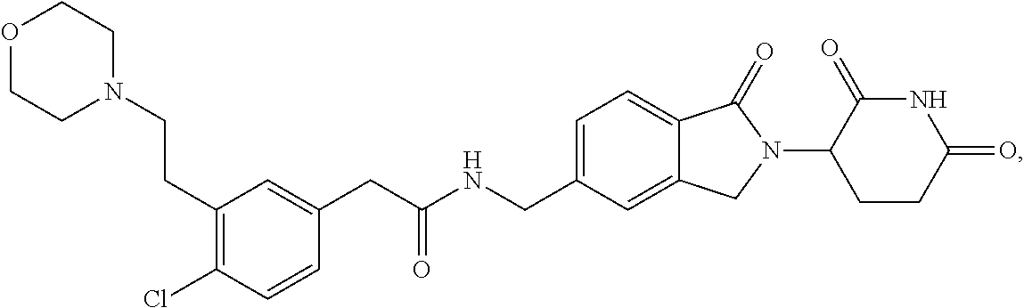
C(NCC1=CC=C2C(=C1)CN(C1CCC(=O)NC1=O)C2=O)(CC1=CC(CCN2CCOCC2)=C(Cl)C=C1)=O
